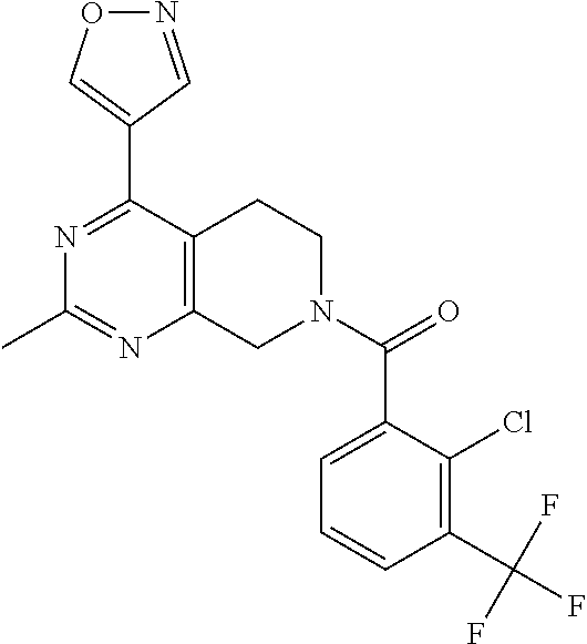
N1=C(C2=CON=C2)C2=C(N=C1C)CN(C(=O)C1=CC=CC(C(F)(F)F)=C1Cl)CC2
